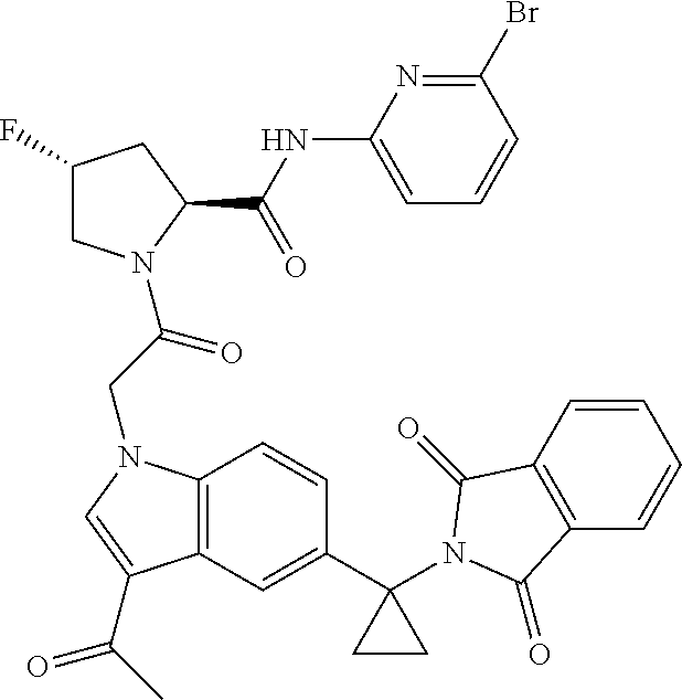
C1(F)CN(C(CN2C3=C(C(C(C)=O)=C2)C=C(C2(N4C(=O)C5=C(C=CC=C5)C4=O)CC2)C=C3)=O)C(C(=O)NC2=CC=CC(Br)=N2)C1
